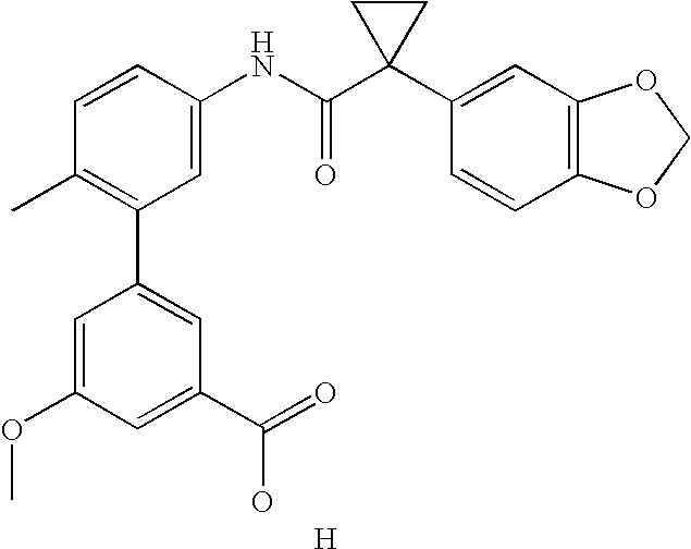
C1=CC(NC(C2(C3=CC4=C(C=C3)OCO4)CC2)=O)=CC(C2=CC(C(=O)O)=CC(OC)=C2)=C1C.[H]
